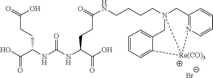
OC(C(NC(NC(C(O)=O)CCC(NCCCCN12CC3=CC=CC=C3[Re(CO)3]1N1=C(C2)C=CC=C1)=O)=O)CCC(=O)O)=O.[Br-]
